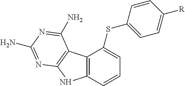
C12=C(C3=C(N1)N=C(N)N=C3N)C(SC1=CC=C([R])C=C1)=CC=C2
